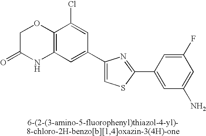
C1C(=O)NC2=C(O1)C(Cl)=CC(C1=CSC(C3=CC(N)=CC(F)=C3)=N1)=C2
